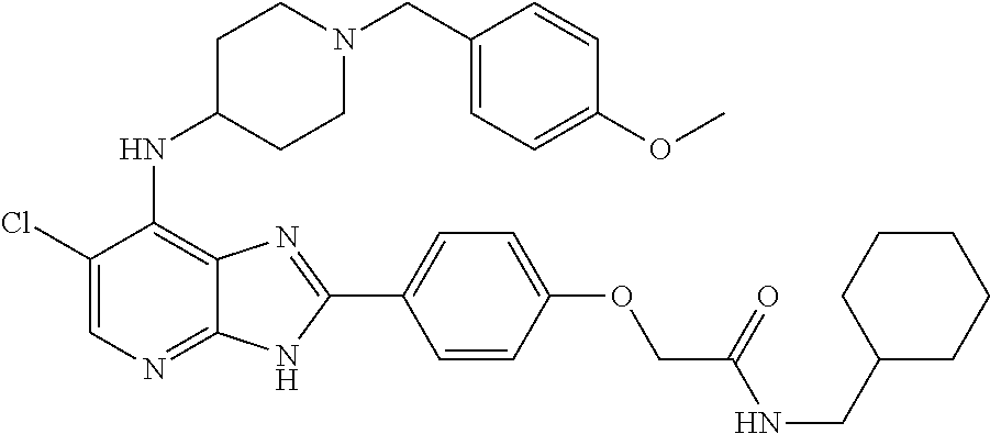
C1(Cl)=CN=C2C(=C1NC1CCN(CC3=CC=C(OC)C=C3)CC1)N=C(C1=CC=C(OCC(NCC3CCCCC3)=O)C=C1)N2
